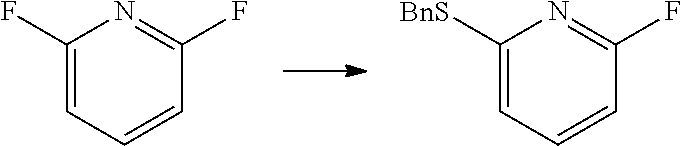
C1(F)=CC=CC(F)=N1.C1=C([BnS])N=C(F)C=C1
